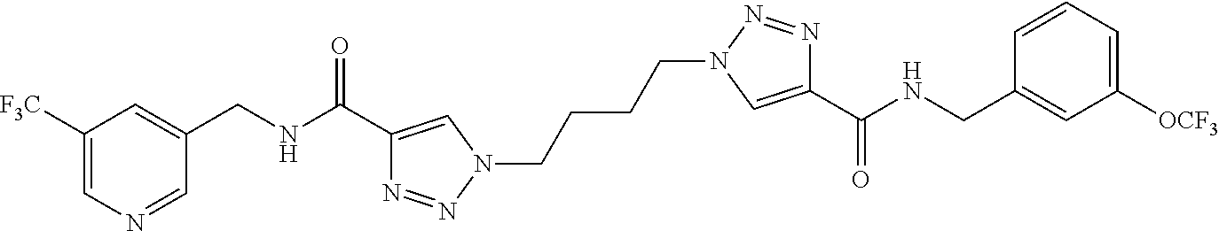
C1([F3C])=CN=CC(CNC(C2=CN(CCCCN3C=C(C(NCC4=CC([OCF3])=CC=C4)=O)N=N3)N=N2)=O)=C1
